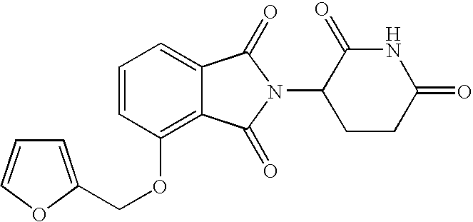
C1=C(COC2=C3C(=CC=C2)C(=O)N(C2CCC(=O)NC2=O)C3=O)OC=C1
